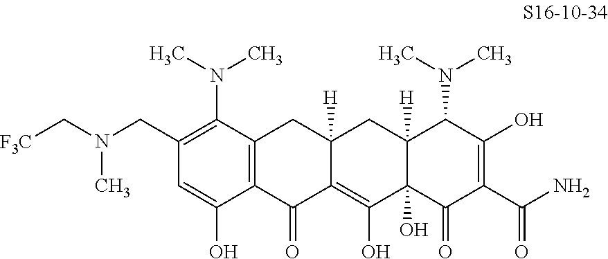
C12=C(C(=O)C3=C(O)C4(O)C([H])(CC3([H])C1)C(N(C)C)C(O)=C(C(N)=O)C4=O)C(O)=CC(CN(C)C[F3C])=C2N(C)C
